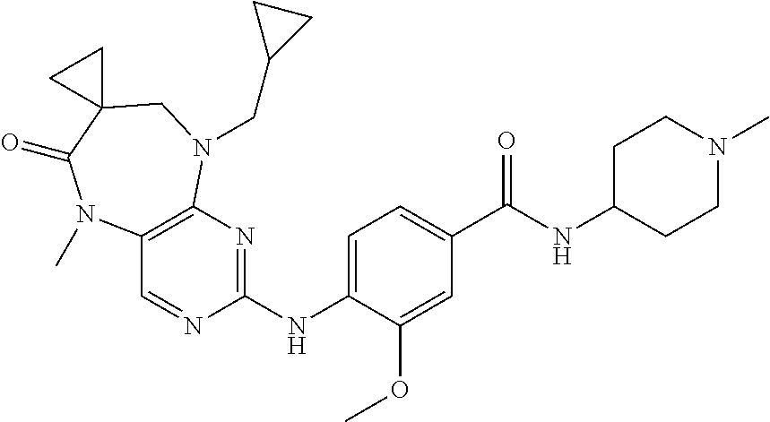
C1(NC2=NC3=C(C=N2)N(C)C(=O)C2(CN3CC3CC3)CC2)=CC=C(C(NC2CCN(C)CC2)=O)C=C1OC
